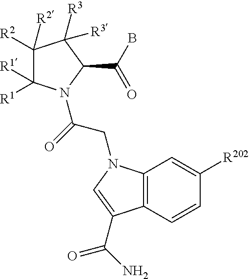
C1([R2])([R2])C([R1])([R1])N(C(=O)CN2C3=C(C=CC([R202])=C3)C(C(=O)N)=C2)C(C(B)=O)C1([R3])[R3]
